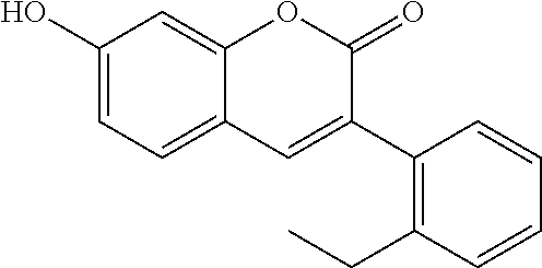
C1(O)=CC=C2C(=C1)OC(=O)C(C1=C(CC)C=CC=C1)=C2
